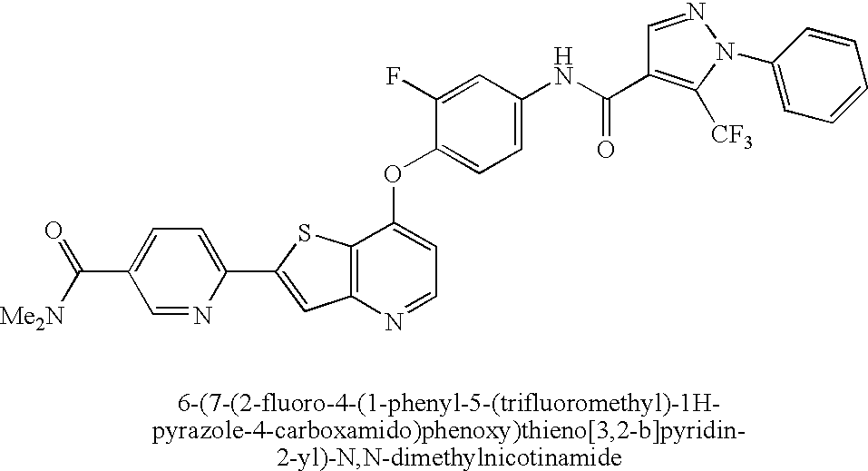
C1(C2=CC3=C(S2)C(OC2=CC=C(NC(=O)C4=C([CF3])N(C5=CC=CC=C5)N=C4)C=C2F)=CC=N3)=CC=C(C(=O)[Me2N])C=N1
